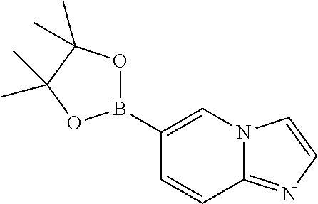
B1(C2=CN3C(=NC=C3)C=C2)OC(C)(C)C(C)(C)O1
